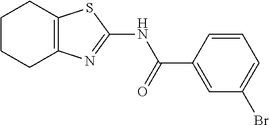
C12=C(N=C(NC(C3=CC(Br)=CC=C3)=O)S1)CCCC2
